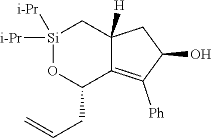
[Si]1([i-Pr])([i-Pr])OC(CC=C)C2=C([Ph])C(O)CC2([H])C1
